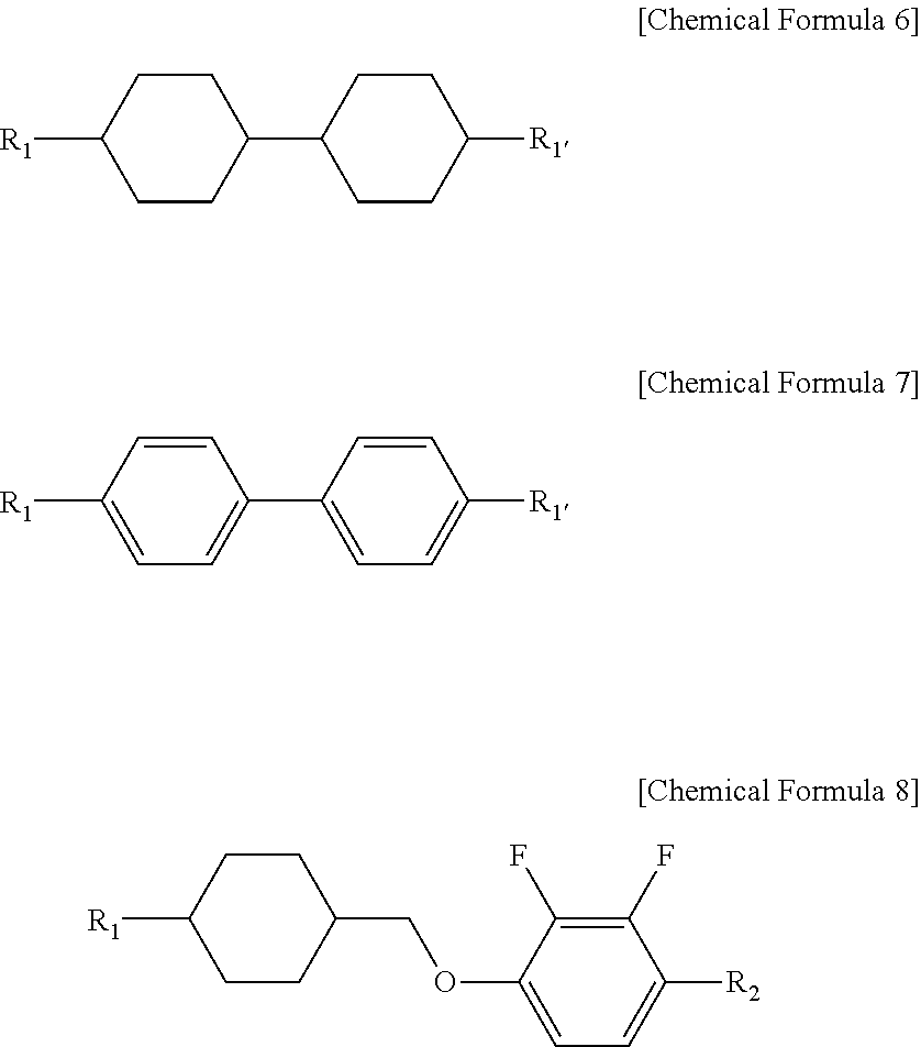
C1CC([R1])CCC1C1CCC([R1])CC1.C1=CC([R1])=CC=C1C1=CC=C([R1])C=C1.C1CC([R1])CCC1COC1=CC=C([R2])C(F)=C1F
